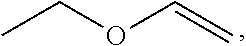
CCOC=C
